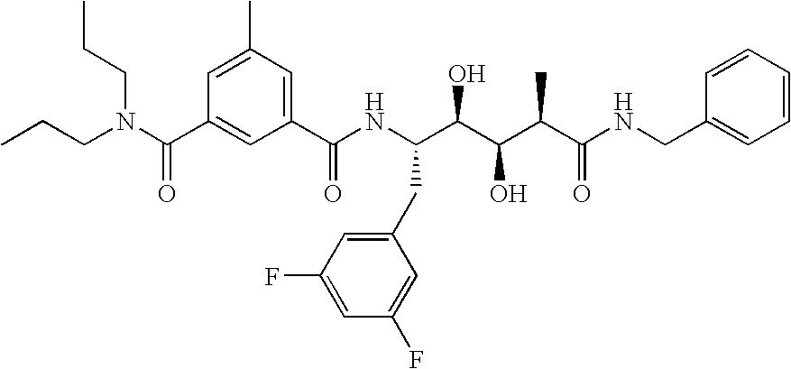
CCCN(C(C1=CC(C(NC(C(C(C(C(NCC2=CC=CC=C2)=O)C)O)O)CC2=CC(F)=CC(F)=C2)=O)=CC(C)=C1)=O)CCC
